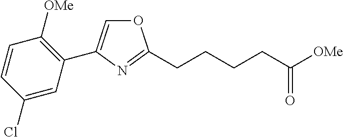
O1C=C(C2=C([OMe])C=CC(Cl)=C2)N=C1CCCCC([OMe])=O
